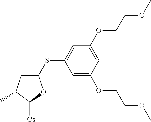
C1(SC2=CC(OCCOC)=CC(OCCOC)=C2)CC(C)C([Cs])O1
